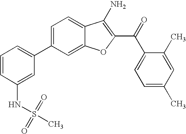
C1=CC(NS(C)(=O)=O)=CC(C2=CC=C3C(=C2)OC(C(C2=CC=C(C)C=C2C)=O)=C3N)=C1
